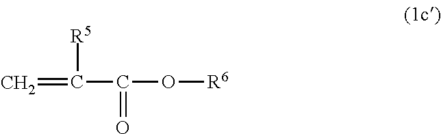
C=C([R5])C(=O)O[R6]
